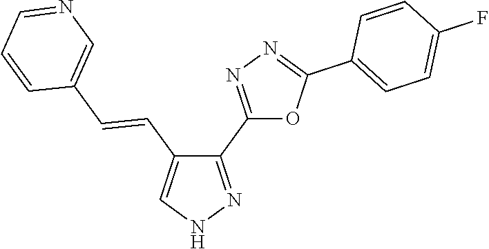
C1(C2=NN=C(C3=CC=C(F)C=C3)O2)=NNC=C1C=CC1=CN=CC=C1
